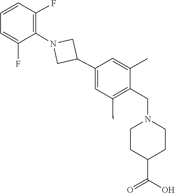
C1=C(C)C(CN2CCC(C(=O)O)CC2)=C(C)C=C1C1CN(C2=C(F)C=CC=C2F)C1
